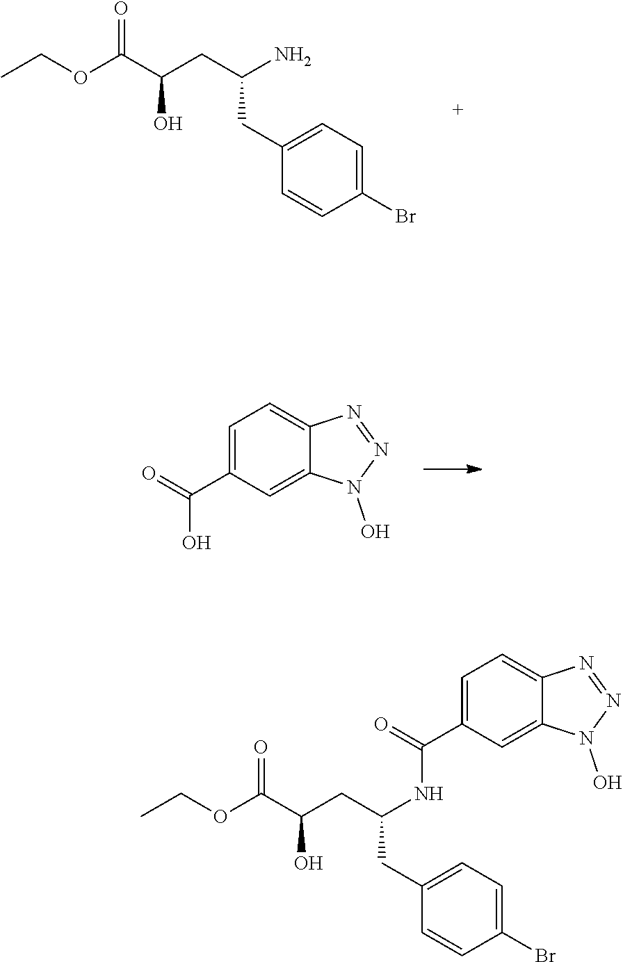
CCOC(C(CC(N)CC1=CC=C(Br)C=C1)O)=O.C1=C(C(=O)O)C=C2C(=C1)N=NN2O.CCOC(C(CC(CC1=CC=C(Br)C=C1)NC(C1=CC=C2C(=C1)N(O)N=N2)=O)O)=O
